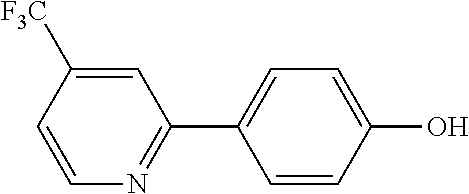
C1=C([F3C])C=CN=C1C1=CC=C(O)C=C1
